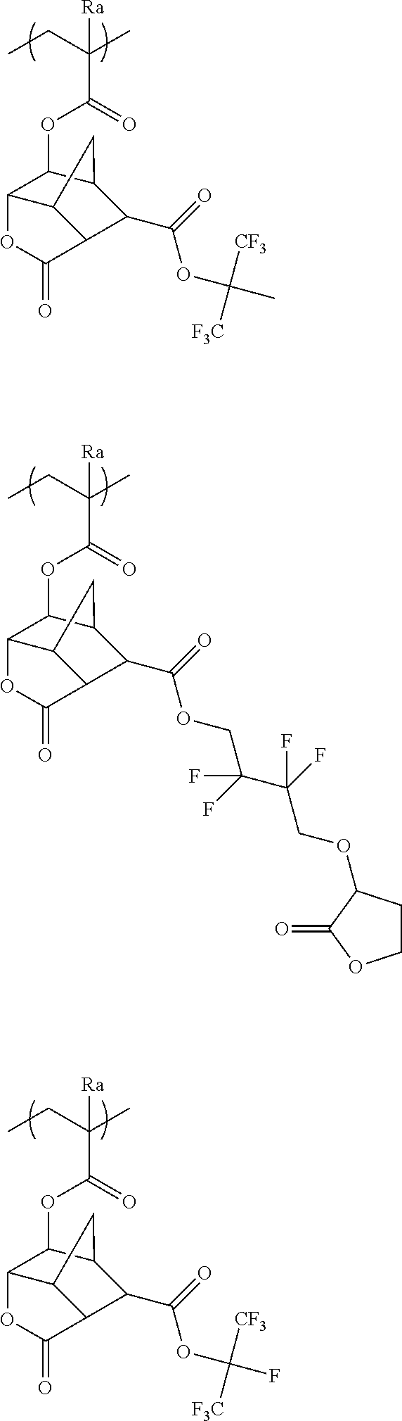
C(C(OC1C2C3C(C(C(=O)OC([CF3])([F3C])C)C1C3)C(=O)O2)=O)(CC)(C)[Ra].C(C(OC1C2C3C(C(C(=O)OCC(F)(F)C(F)(COC4CCOC4=O)F)C1C3)C(=O)O2)=O)(CC)(C)[Ra].C(C(OC1C2C3C(C(C(=O)OC([CF3])([F3C])F)C1C3)C(=O)O2)=O)(CC)(C)[Ra]
